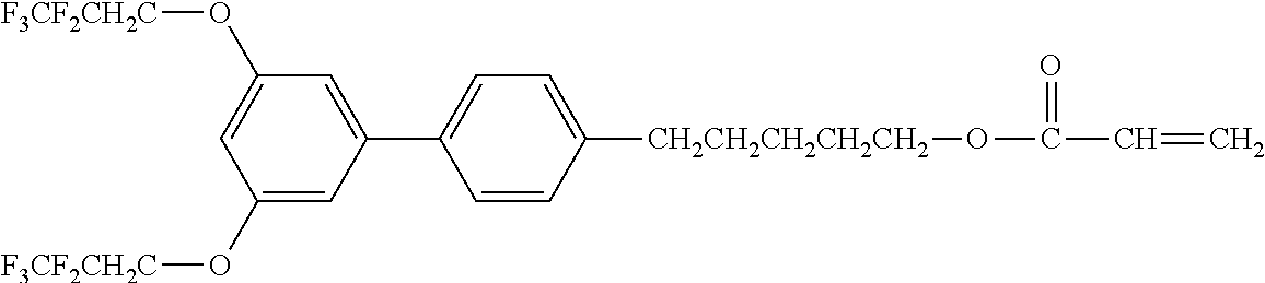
C1(O[F3CF2CH2C])=CC(C2=CC=C([CH2CH2CH2CH2CH2]OC(C=C)=O)C=C2)=CC(O[F3CF2CH2C])=C1
